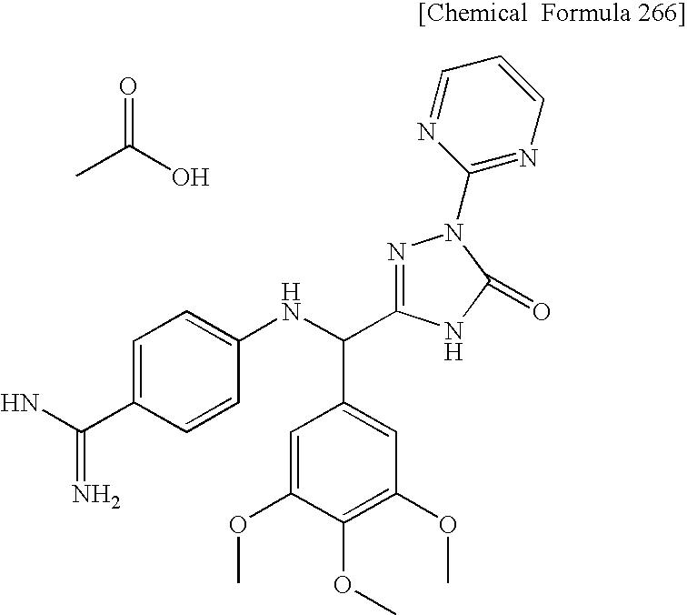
CC(O)=O.NC(C1=CC=C(NC(C2=CC(OC)=C(OC)C(OC)=C2)C2=NN(C3=NC=CC=N3)C(=O)N2)C=C1)=N
